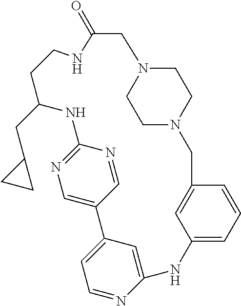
C1N2CCN(C1)CC1=CC(=CC=C1)NC1=CC(=CC=N1)C1=CN=C(N=C1)NC(CC1CC1)CCNC(=O)C2
